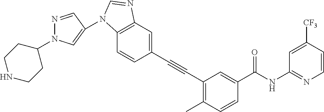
C1(C#CC2=C(C)C=CC(C(NC3=NC=CC([CF3])=C3)=O)=C2)=CC2=C(C=C1)N(C1=CN(C3CCNCC3)N=C1)C=N2
